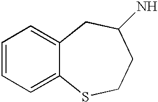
C1=CC=C2C(=C1)CC(N)CCS2
